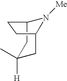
N1([Me])C2CC([H])(C)CC1CC2
